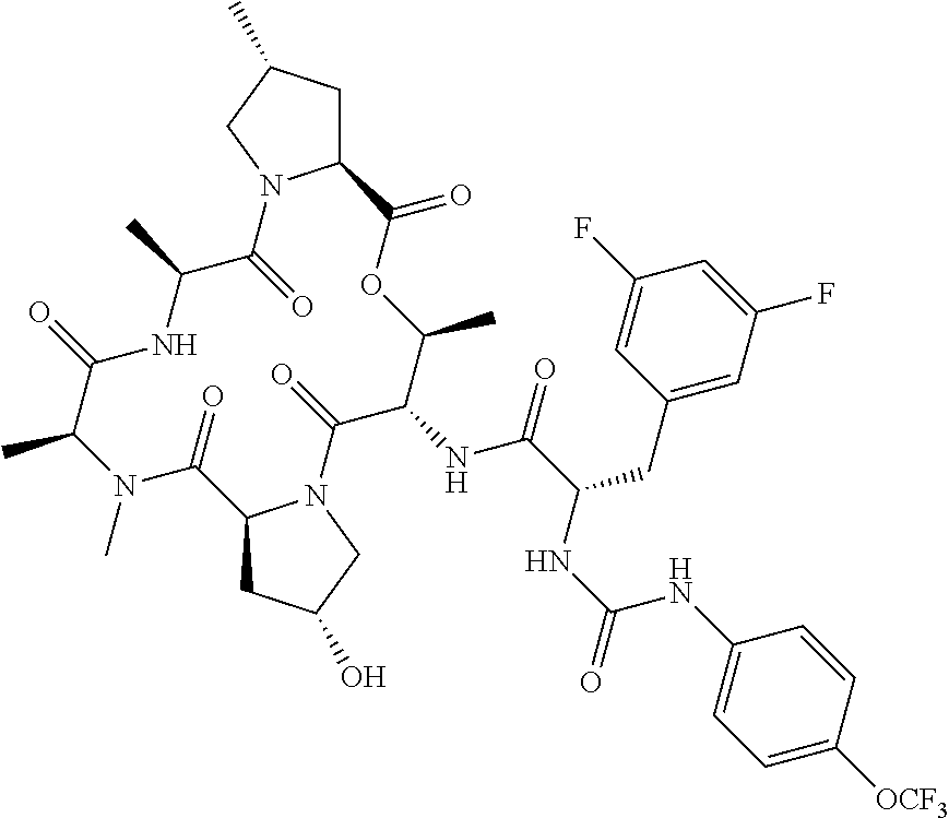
C12CC(O)CN1C(=O)C(NC(=O)C(CC1=CC(F)=CC(F)=C1)NC(NC1=CC=C([OCF3])C=C1)=O)C(C)OC(=O)C1CC(C)CN1C(=O)C(C)NC(=O)C(C)N(C)C2=O
